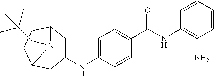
C1=CC=CC(N)=C1NC(C1=CC=C(NC2CC3CCC(C2)N3CC(C)(C)C)C=C1)=O
